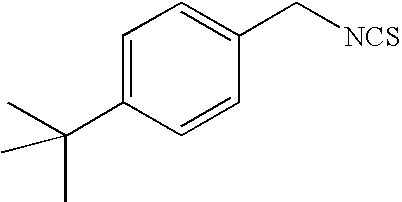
C1=C(C(C)(C)C)C=CC(C[NCS])=C1
